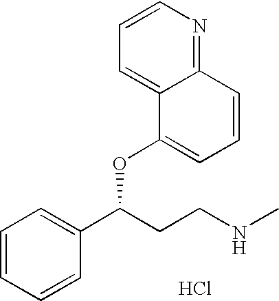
C1=CC=CC(C(CCNC)OC2=CC=CC3=NC=CC=C23)=C1.Cl
